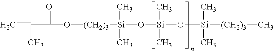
C=C(C(=O)O[(CH2)3][Si](O[Si](O[Si]([(CH2)3]C)(C)C)(C)C)(C)C)C
